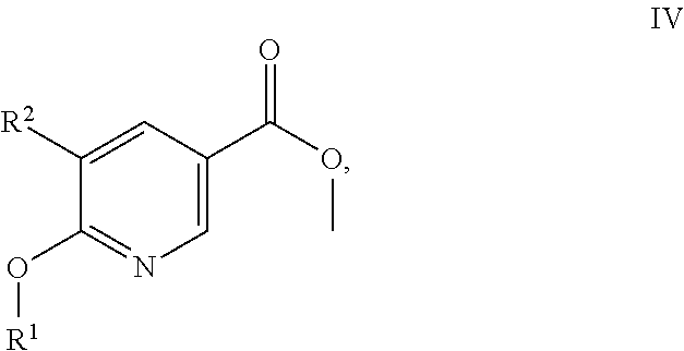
C1([R2])=CC(C(OC)=O)=CN=C1O[R1]
